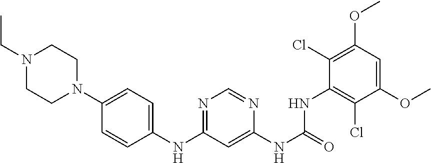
C1(NC2=NC=NC(NC(=O)NC3=C(Cl)C(OC)=CC(OC)=C3Cl)=C2)=CC=C(N2CCN(CC)CC2)C=C1
